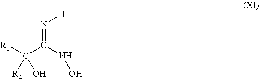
N(=C(NO)C([R1])([R2])O)[H]
